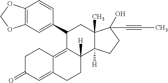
C12=C(C=C(C3C4=C5C(=CC(=O)CC5)CCC4([H])C4([H])C(C)(C3)C(O)(C#CC)CC4)C=C1)OCO2
